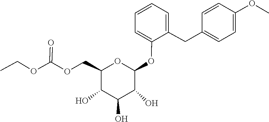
C1=C(OC2OC(COC(=O)OCC)C(O)C(O)C2O)C(CC2=CC=C(OC)C=C2)=CC=C1
